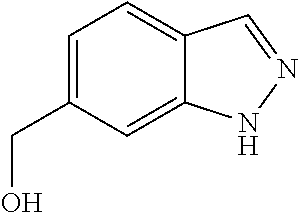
C1=C(CO)C=C2C(=C1)C=NN2
